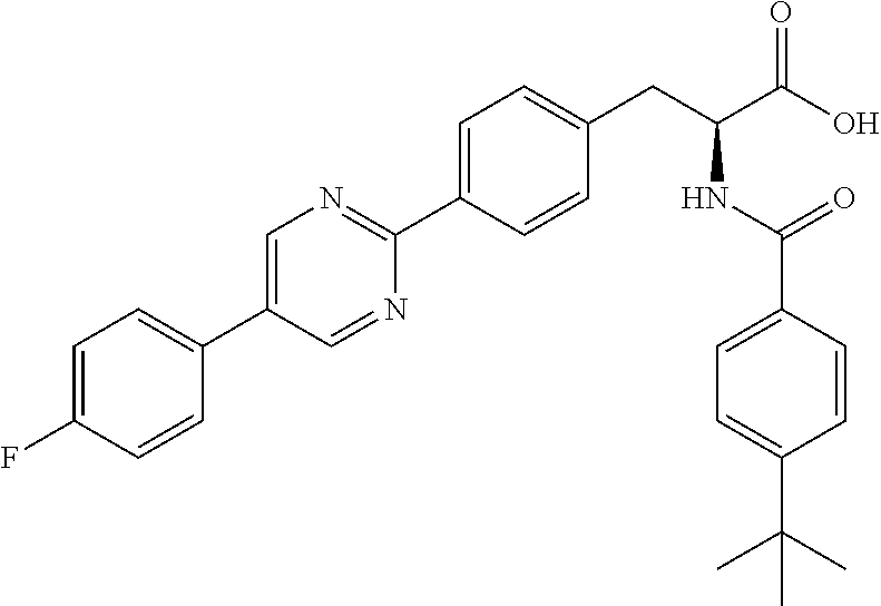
FC1=CC=C(C2=CN=C(C3=CC=C(CC(NC(=O)C4=CC=C(C(C)(C)C)C=C4)C(O)=O)C=C3)N=C2)C=C1
